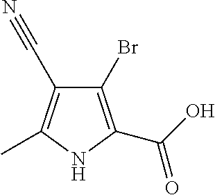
C1(Br)=C(C(O)=O)NC(C)=C1C#N
